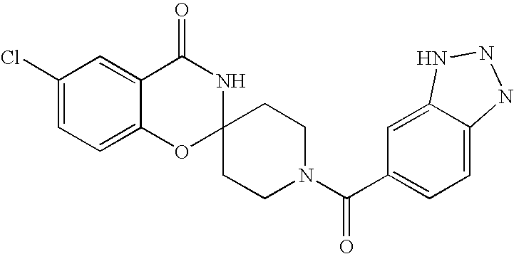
C1(Cl)=CC=C2C(=C1)C(=O)NC1(O2)CCN(C(C2=CC=C3C(=C2)NNN3)=O)CC1
